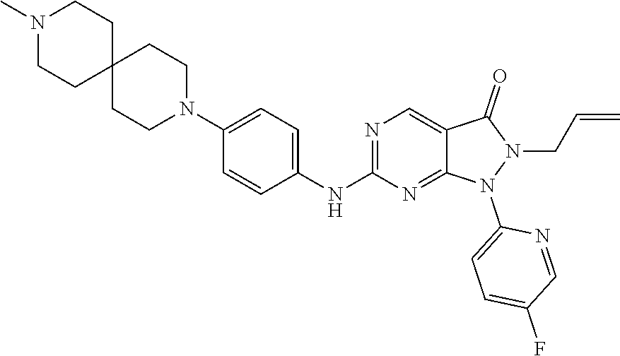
N1=C(NC2=CC=C(N3CCC4(CC3)CCN(C)CC4)C=C2)N=C2C(=C1)C(=O)N(CC=C)N2C1=CC=C(F)C=N1
